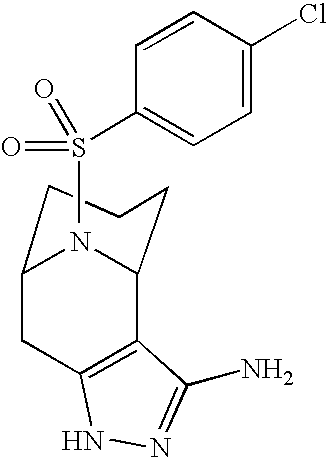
S(=O)(=O)(C1=CC=C(Cl)C=C1)C.C12CC3=C(C(N1)CCC2)C(N)=NN3
